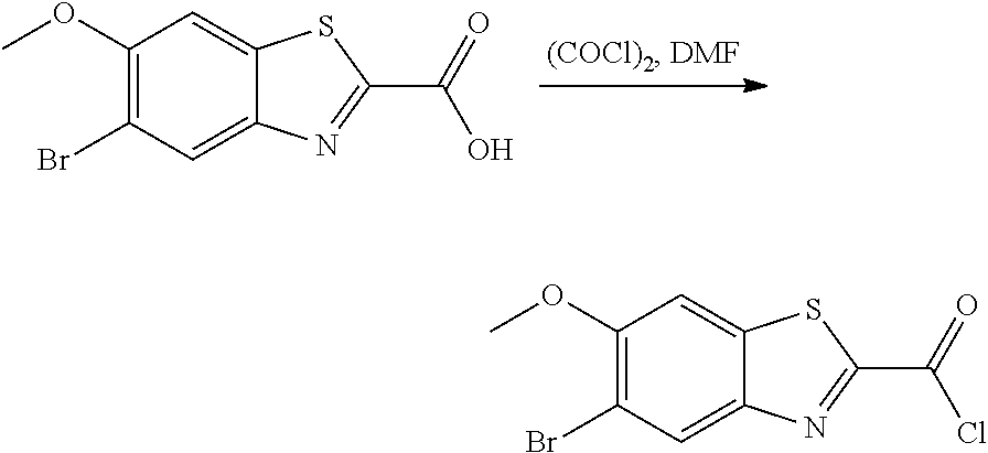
C1(OC)=C(Br)C=C2C(=C1)SC(C(=O)O)=N2.C1(OC)=C(Br)C=C2C(=C1)SC(C(=O)Cl)=N2
